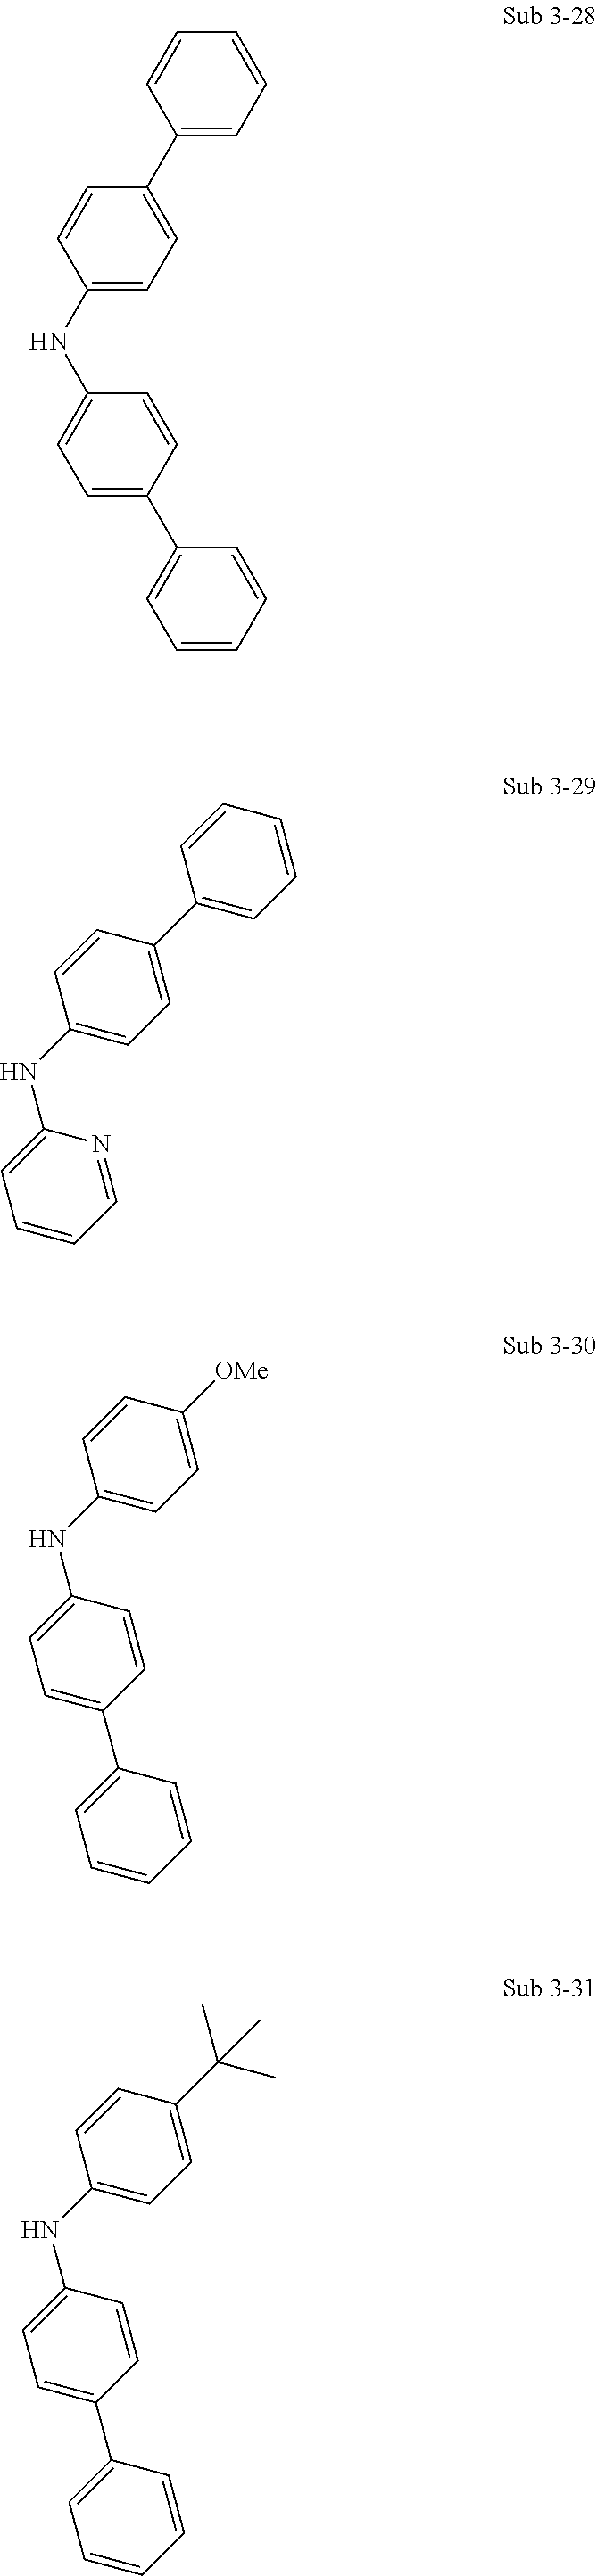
C1(NC2=CC=CC=N2)=CC=C(C2=CC=CC=C2)C=C1.C1(NC2=CC=C(C3=CC=CC=C3)C=C2)=CC=C(C2=CC=CC=C2)C=C1.C1(NC2=CC=C([OMe])C=C2)=CC=C(C2=CC=CC=C2)C=C1.C1(NC2=CC=C(C(C)(C)C)C=C2)=CC=C(C2=CC=CC=C2)C=C1
